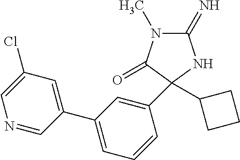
C1(Cl)=CN=CC(C2=CC=CC(C3(C4CCC4)C(=O)N(C)C(=N)N3)=C2)=C1
